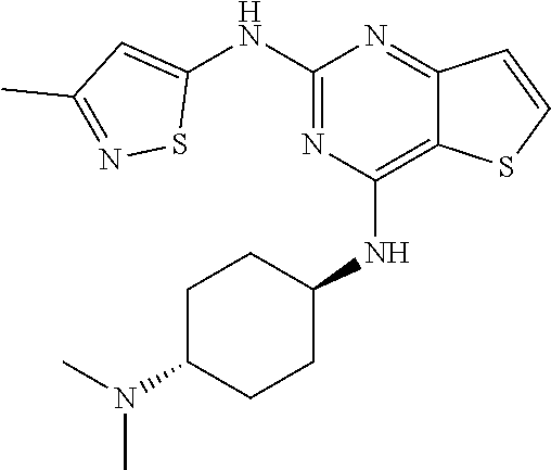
N1=C(NC2=CC(C)=NS2)N=C2C(=C1NC1CCC(N(C)C)CC1)SC=C2
